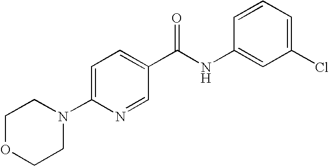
C1=CC=C(Cl)C=C1NC(C1=CC=C(N2CCOCC2)N=C1)=O
